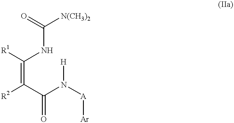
C(=C(C(N([H])[A][Ar])=O)[R2])(NC(=O)[N(CH3)2])[R1]
